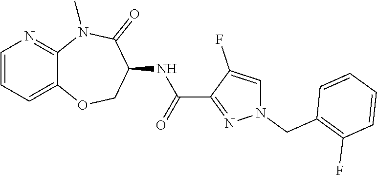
C12=CC=CN=C1N(C)C(=O)C(NC(C1=NN(CC3=C(F)C=CC=C3)C=C1F)=O)CO2
